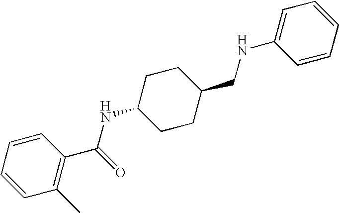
C1=CC=CC(C)=C1C(=O)NC1CCC(CNC2=CC=CC=C2)CC1
